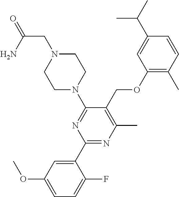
C1(OCC2=C(C)N=C(C3=CC(OC)=CC=C3F)N=C2N2CCN(CC(=O)N)CC2)=C(C)C=CC(C(C)C)=C1
